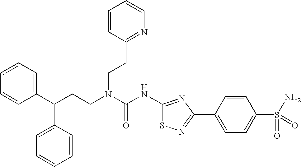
C1(C(CCN(C(NC2=NC(C3=CC=C(S(N)(=O)=O)C=C3)=NS2)=O)CCC2=NC=CC=C2)C2=CC=CC=C2)=CC=CC=C1
